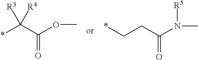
C(CC(N(C)[R5])=O)*.*C(C(OC)=O)([R3])[R4]
